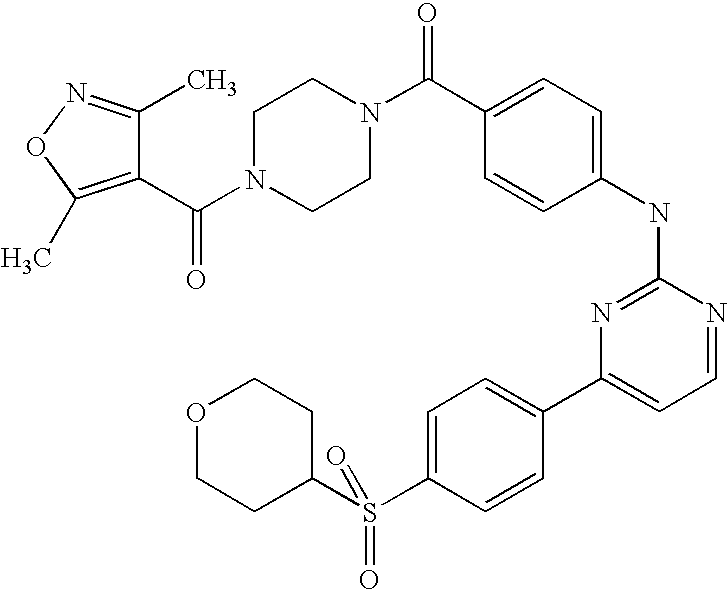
C1N(C(C2=C(C)ON=C2C)=O)CCN(C(C2=CC=C(NC3=NC(C4=CC=C(S(C5CCOCC5)(=O)=O)C=C4)=CC=N3)C=C2)=O)C1
